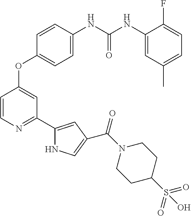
C1=CN=C(C2=CC(C(N3CCC(S(=O)(=O)O)CC3)=O)=CN2)C=C1OC1=CC=C(NC(NC2=CC(C)=CC=C2F)=O)C=C1
